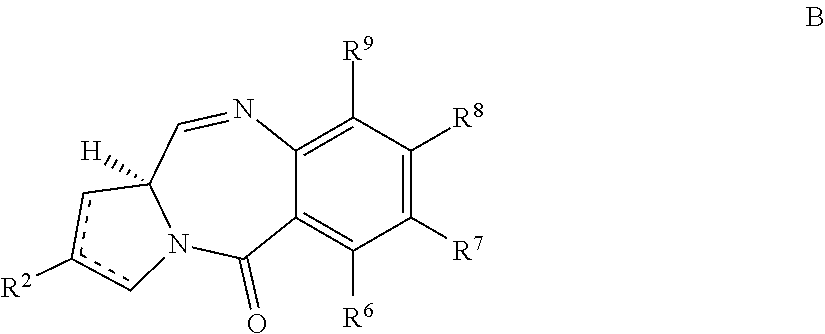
C1([R7])=C([R8])C([R9])=C2C(=C1[R6])C(=O)N1C([H])(C=N2)cc([R2])c1
